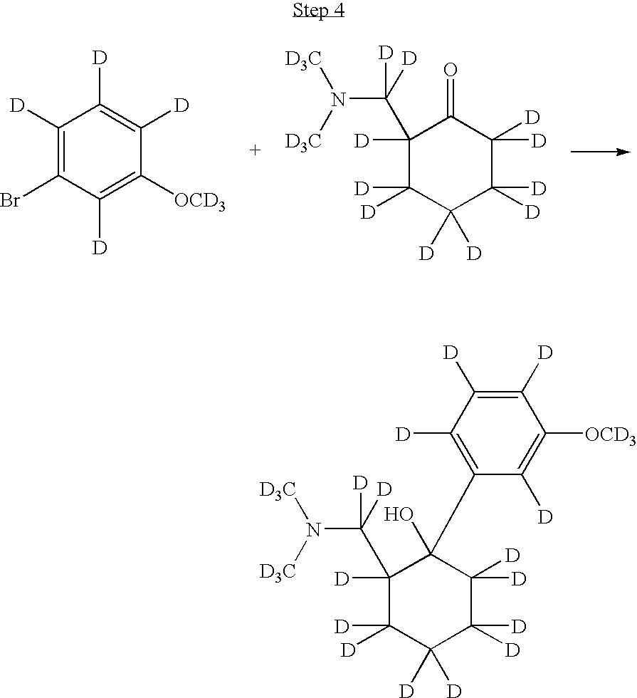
C1([D])(C(N([D3C])[D3C])([D])[D])C([D])([D])C([D])([D])C([D])([D])C([D])([D])C1=O.C1([D])=C(Br)C([D])=C([OCD3])C([D])=C1[D].C1([D])=C([OCD3])C([D])=C([D])C([D])=C1C1(O)C([D])(C(N([D3C])[D3C])([D])[D])C([D])([D])C([D])([D])C([D])([D])C1([D])[D]
